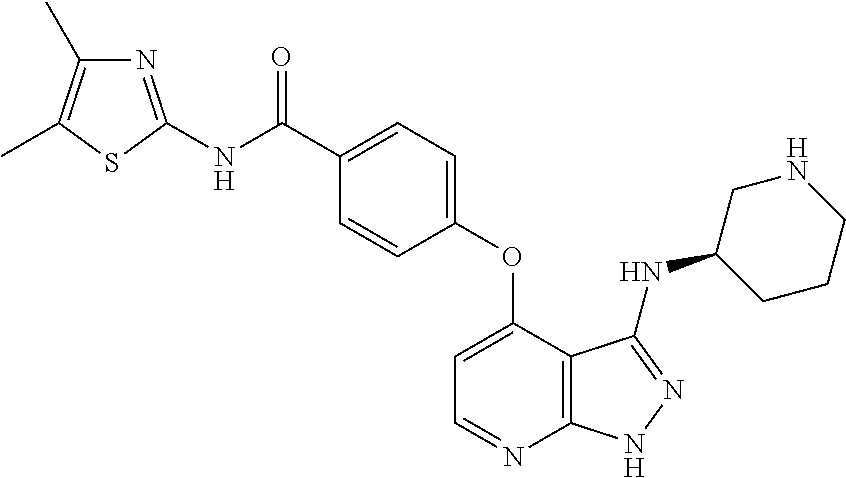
C1(C(NC2=NC(C)=C(C)S2)=O)=CC=C(OC2=CC=NC3=C2C(NC2CCCNC2)=NN3)C=C1
